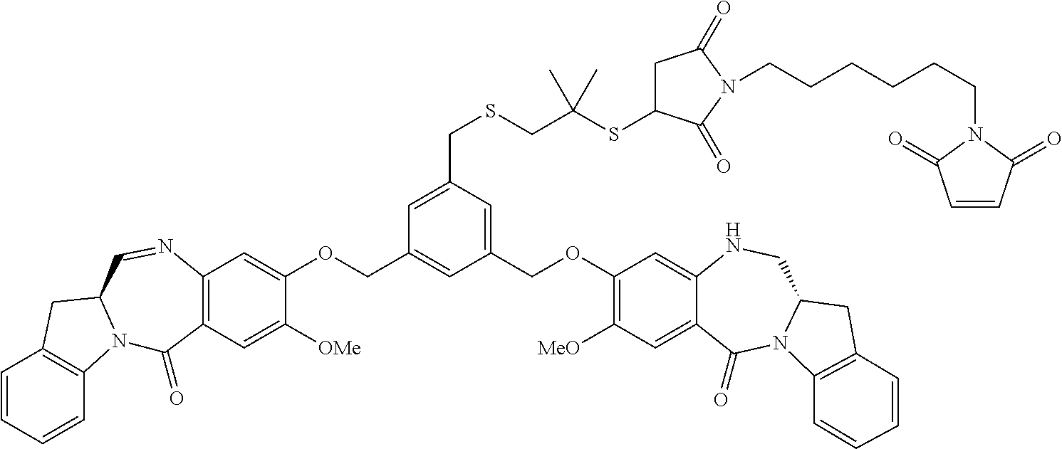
C1=CC=CC2=C1CC1N2C(=O)C2=C(N=C1)C=C(OCC1=CC(COC3=C([MeO])C=C4C(=C3)NCC3N(C4=O)C4=C(C3)C=CC=C4)=CC(CSCC(SC3CC(=O)N(CCCCCCN4C(=O)C=CC4=O)C3=O)(C)C)=C1)C([OMe])=C2
